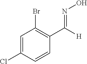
C1=C(Cl)C=CC(C(=NO)[H])=C1Br
